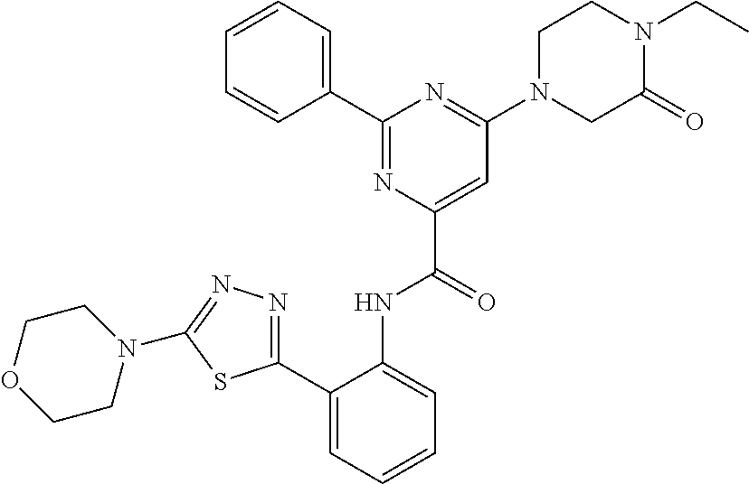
C1(C2=CC=CC=C2NC(C2=CC(N3CC(=O)N(CC)CC3)=NC(C3=CC=CC=C3)=N2)=O)=NN=C(N2CCOCC2)S1
